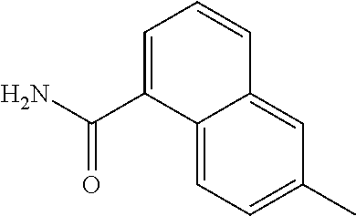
C12=CC=C(C)C=C1C=CC=C2C(N)=O
